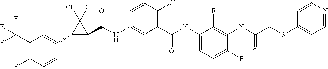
C1(C2=CC(C(F)(F)F)=C(F)C=C2)C(C(NC2=CC(C(NC3=CC=C(F)C(NC(CSC4=CC=NC=C4)=O)=C3F)=O)=C(Cl)C=C2)=O)C1(Cl)Cl
